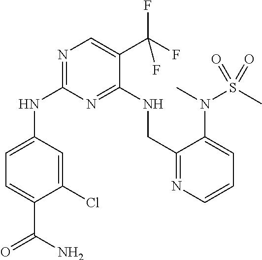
C1(Cl)=CC(NC2=NC=C(C(F)(F)F)C(NCC3=NC=CC=C3N(S(C)(=O)=O)C)=N2)=CC=C1C(N)=O
